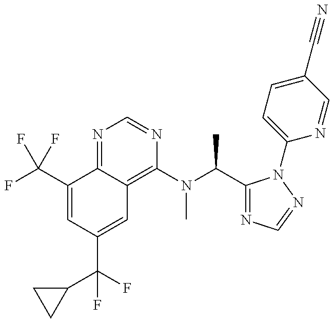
C1(C(F)(F)F)=CC(C(C2CC2)(F)F)=CC2=C(N(C(C)C3=NC=NN3C3=CC=C(C#N)C=N3)C)N=CN=C12
